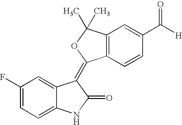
C1(F)=CC=C2C(=C1)C(=C1C3=C(C(C)(C)O1)C=C(C([H])=O)C=C3)C(=O)N2
